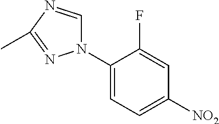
N1(C2=CC=C([NO2])C=C2F)C=NC(C)=N1
